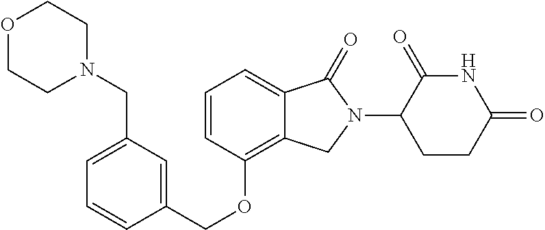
C1=C(CN2CCOCC2)C=C(COC2=C3C(=CC=C2)C(=O)N(C2C(=O)NC(=O)CC2)C3)C=C1
